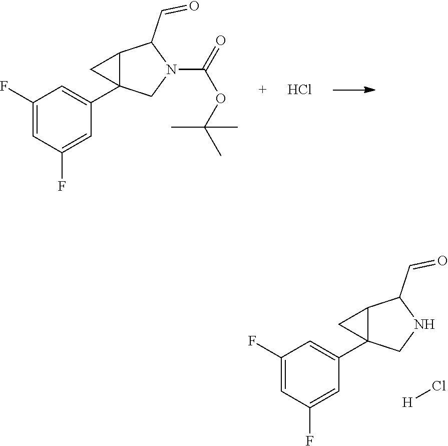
C1(F)=CC(F)=CC(C23C(C(C=O)N(C(OC(C)(C)C)=O)C2)C3)=C1.Cl.C1(F)=CC(F)=CC(C23C(C(C=O)NC2)C3)=C1.[H]Cl
